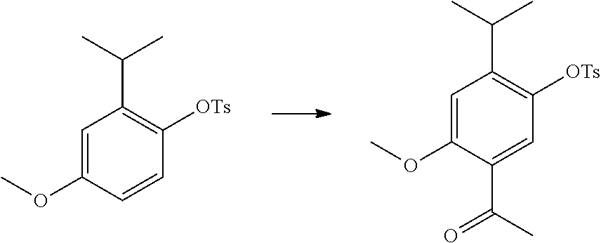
C1=C(OC)C=CC([OTs])=C1C(C)C.C1=C(OC)C(C(=O)C)=CC([OTs])=C1C(C)C
